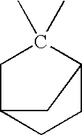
C1C2CCC(C1(C)C)C2
